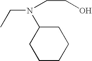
CCN(C1CCCCC1)CCO
